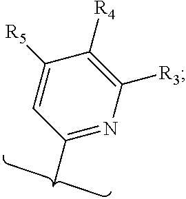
C1([R4])=C([R3])N=C(C)C=C1[R5]
